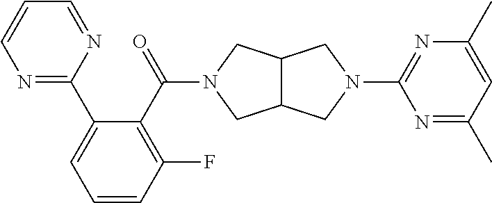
N1=C(C2=CC=CC(F)=C2C(=O)N2CC3C(C2)CN(C2=NC(C)=CC(C)=N2)C3)N=CC=C1
